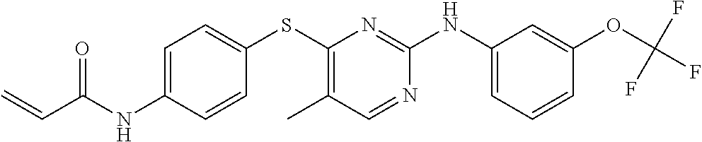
C1=C(NC(C=C)=O)C=CC(SC2=C(C)C=NC(NC3=CC=CC(OC(F)(F)F)=C3)=N2)=C1
